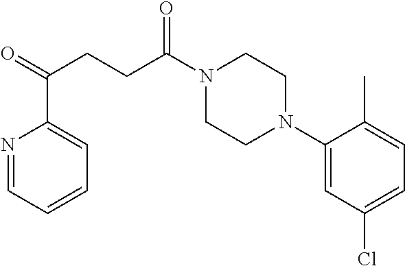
C1(N2CCN(C(CCC(=O)C3=CC=CC=N3)=O)CC2)=CC(Cl)=CC=C1C
